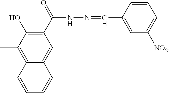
C1(C(NN=CC2=CC([NO2])=CC=C2)=O)=C(O)C(C)=C2C(=C1)C=CC=C2
